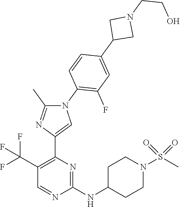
C1=NC(NC2CCN(S(C)(=O)=O)CC2)=NC(C2=CN(C3=C(F)C=C(C4CN(CCO)C4)C=C3)C(C)=N2)=C1C(F)(F)F
